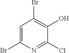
C1=C(Br)N=C(Cl)C(O)=C1Br
